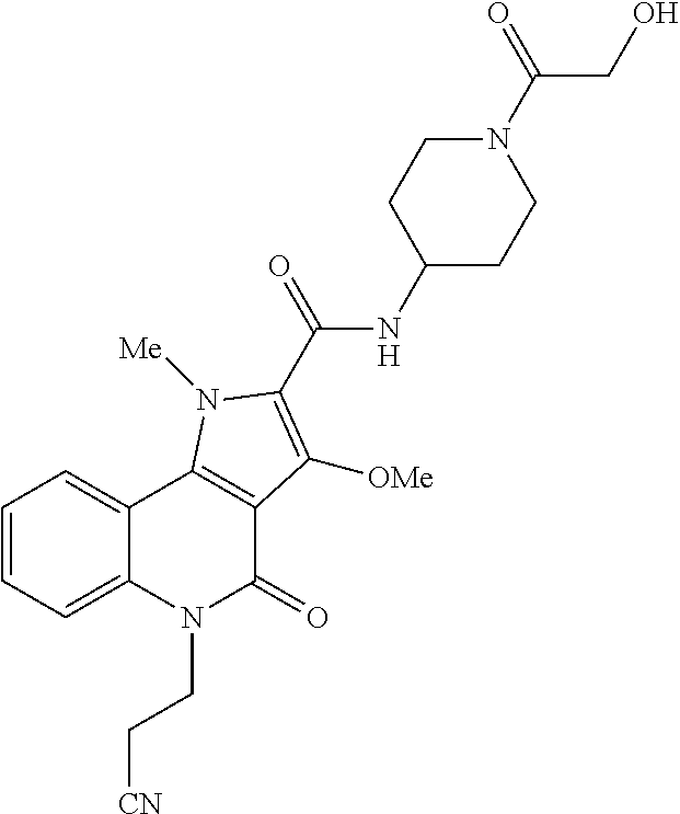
C1=CC=C2C(=C1)C1=C(C(=O)N2CC[CN])C([OMe])=C(C(NC2CCN(C(CO)=O)CC2)=O)N1[Me]
